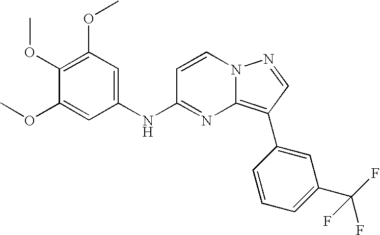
C1(OC)=C(OC)C=C(NC2=NC3=C(C4=CC(C(F)(F)F)=CC=C4)C=NN3C=C2)C=C1OC
